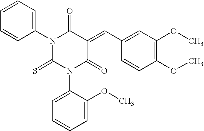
C1(C=C2C(=O)N(C3=CC=CC=C3)C(=S)N(C3=CC=CC=C3OC)C2=O)=CC(OC)=C(OC)C=C1
